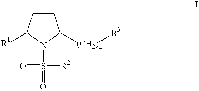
C1CC([R1])N(S(=O)([R2])=O)C1[(CH2)n][R3]
